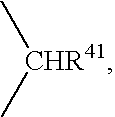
C[CHR41]C
